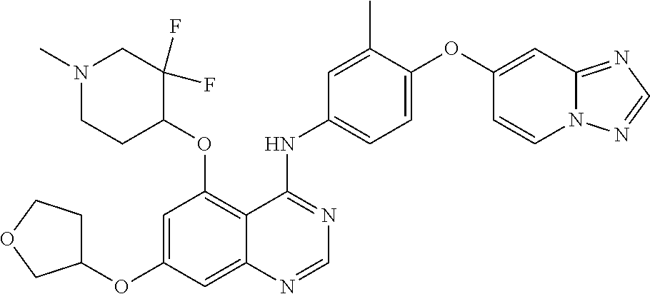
N1(C)CCC(OC2=C3C(=CC(OC4CCOC4)=C2)N=CN=C3NC2=CC=C(OC3=CC4=NC=NN4C=C3)C(C)=C2)C(F)(F)C1
